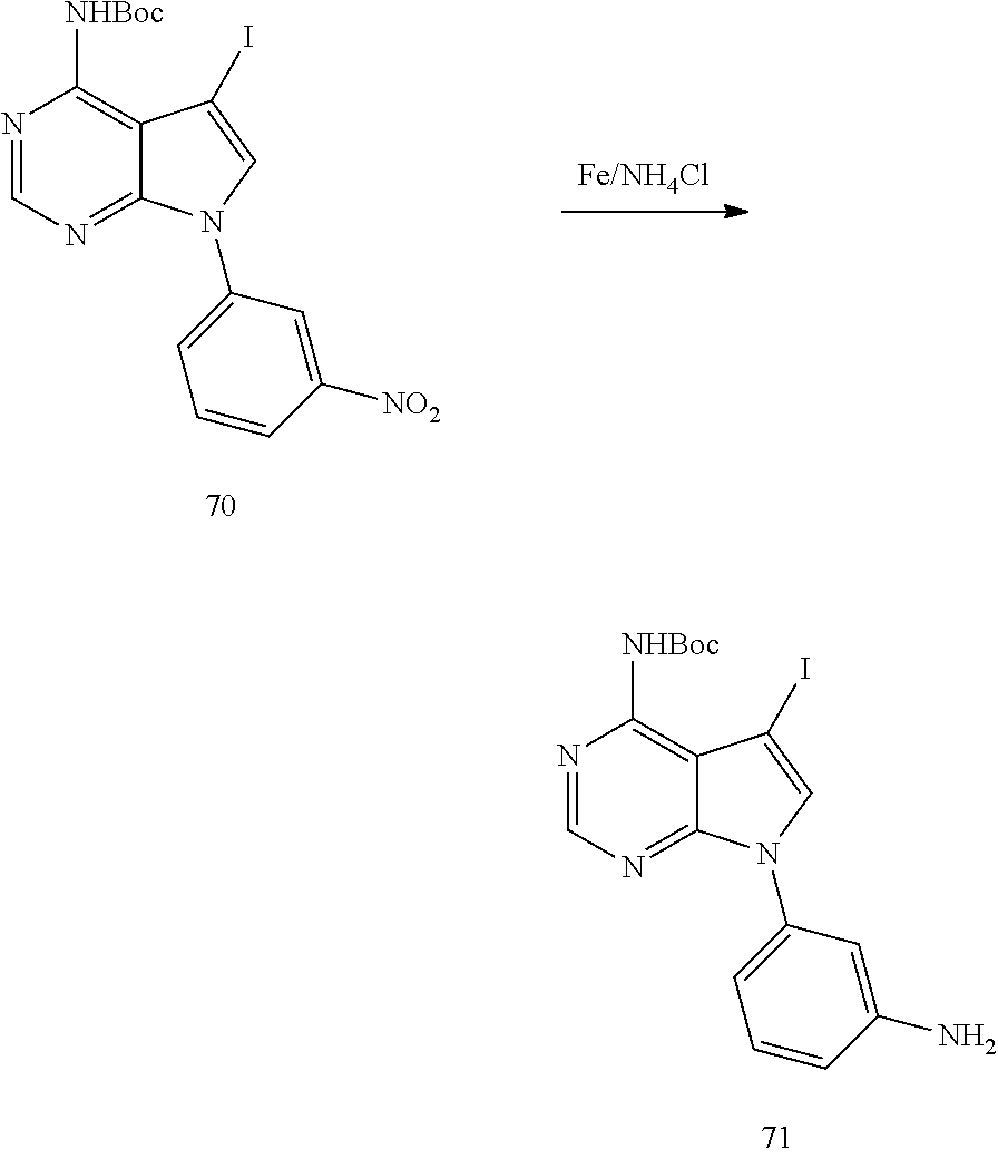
N1=CN=C2C(=C1[NHBoc])C(I)=CN2C1=CC=CC([NO2])=C1.N1=CN=C2C(=C1[NHBoc])C(I)=CN2C1=CC=CC(N)=C1
